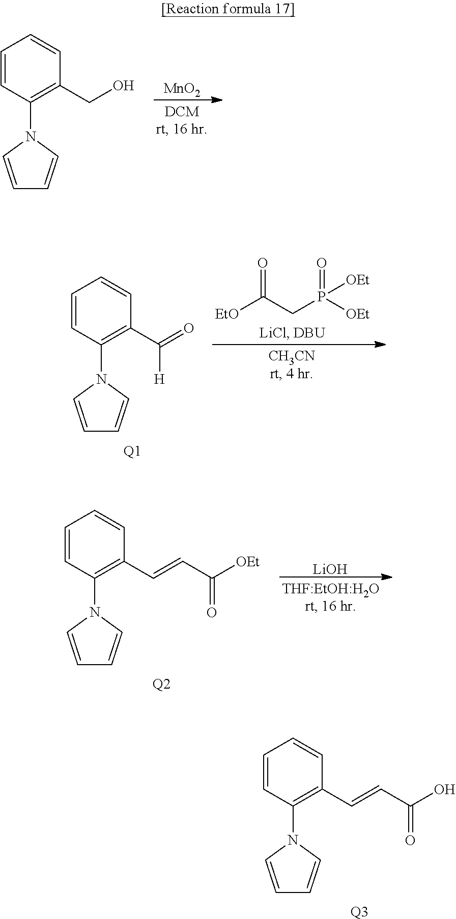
C1=CC(N2C=CC=C2)=C(CO)C=C1.[MnO2].C1=CC(N2C=CC=C2)=C(C(=O)[H])C=C1.[Q1].[EtO]C(CP([OEt])(=O)[OEt])=O.C1=CC(N2C=CC=C2)=C(C=CC([OEt])=O)C=C1.[Q2].[LiOH].C1=CC(N2C=CC=C2)=C(C=CC(O)=O)C=C1.[Q3]
